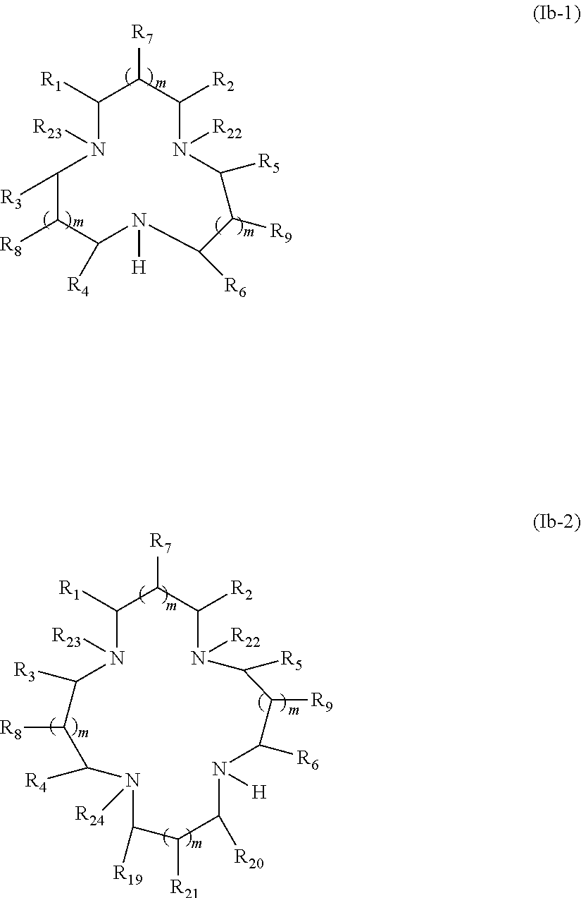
C1([R1])N([R23])C([R3])C([R8])C([R4])N([H])C([R6])C([R9])C([R5])N([R22])C([R2])C1[R7].C1([R1])N([R23])C([R3])C([R8])C([R4])N([R24])C([R19])C([R21])C([R20])N([H])C([R6])C([R9])C([R5])N([R22])C([R2])C1[R7]
